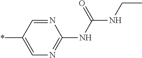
N1=CC(*)=CN=C1NC(NCC)=O
